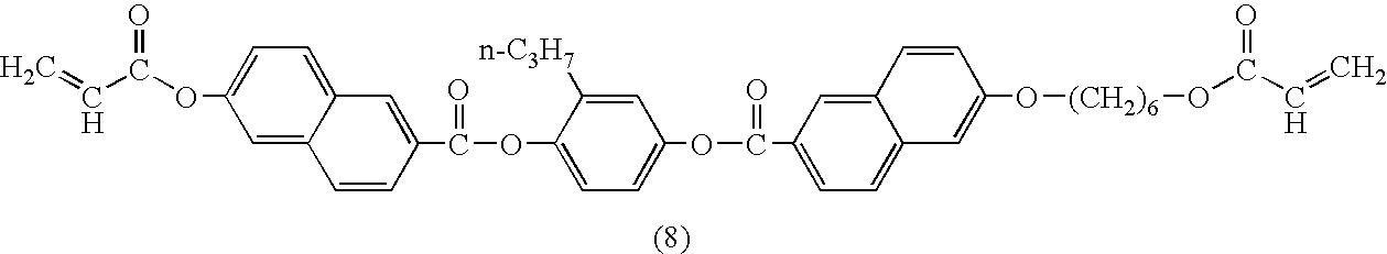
C1=C2C(=CC=C1OC(=O)C=C)C=C(C(OC1=CC=C(OC(C3=CC=C4C(=C3)C=CC(O[(CH2)6]OC(=O)C=C)=C4)=O)C=C1[n-C3H7])=O)C=C2
